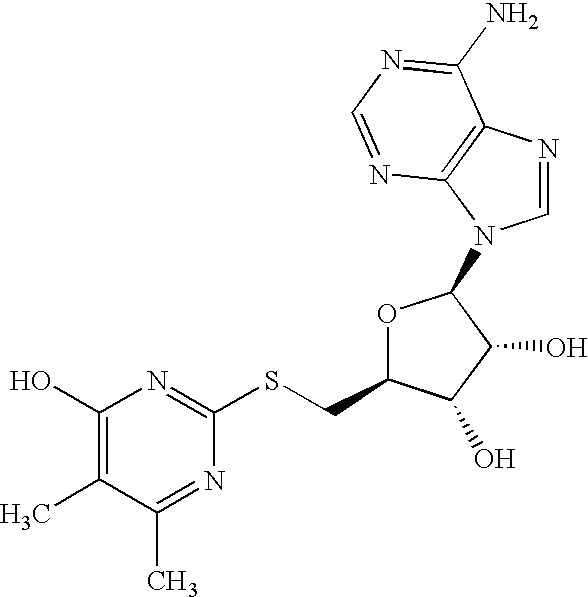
C1(SCC2OC(N3C=NC4=C3N=CN=C4N)C(O)C2O)=NC(O)=C(C)C(C)=N1
